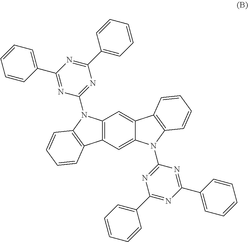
C12=C(C=C3C(=C1)C1=C(N3C3=NC(C4=CC=CC=C4)=NC(C4=CC=CC=C4)=N3)C=CC=C1)C1=C(N2C2=NC(C3=CC=CC=C3)=NC(C3=CC=CC=C3)=N2)C=CC=C1
